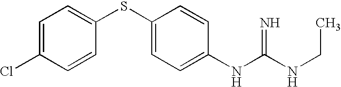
C1=C(Cl)C=CC(SC2=CC=C(NC(NCC)=N)C=C2)=C1
